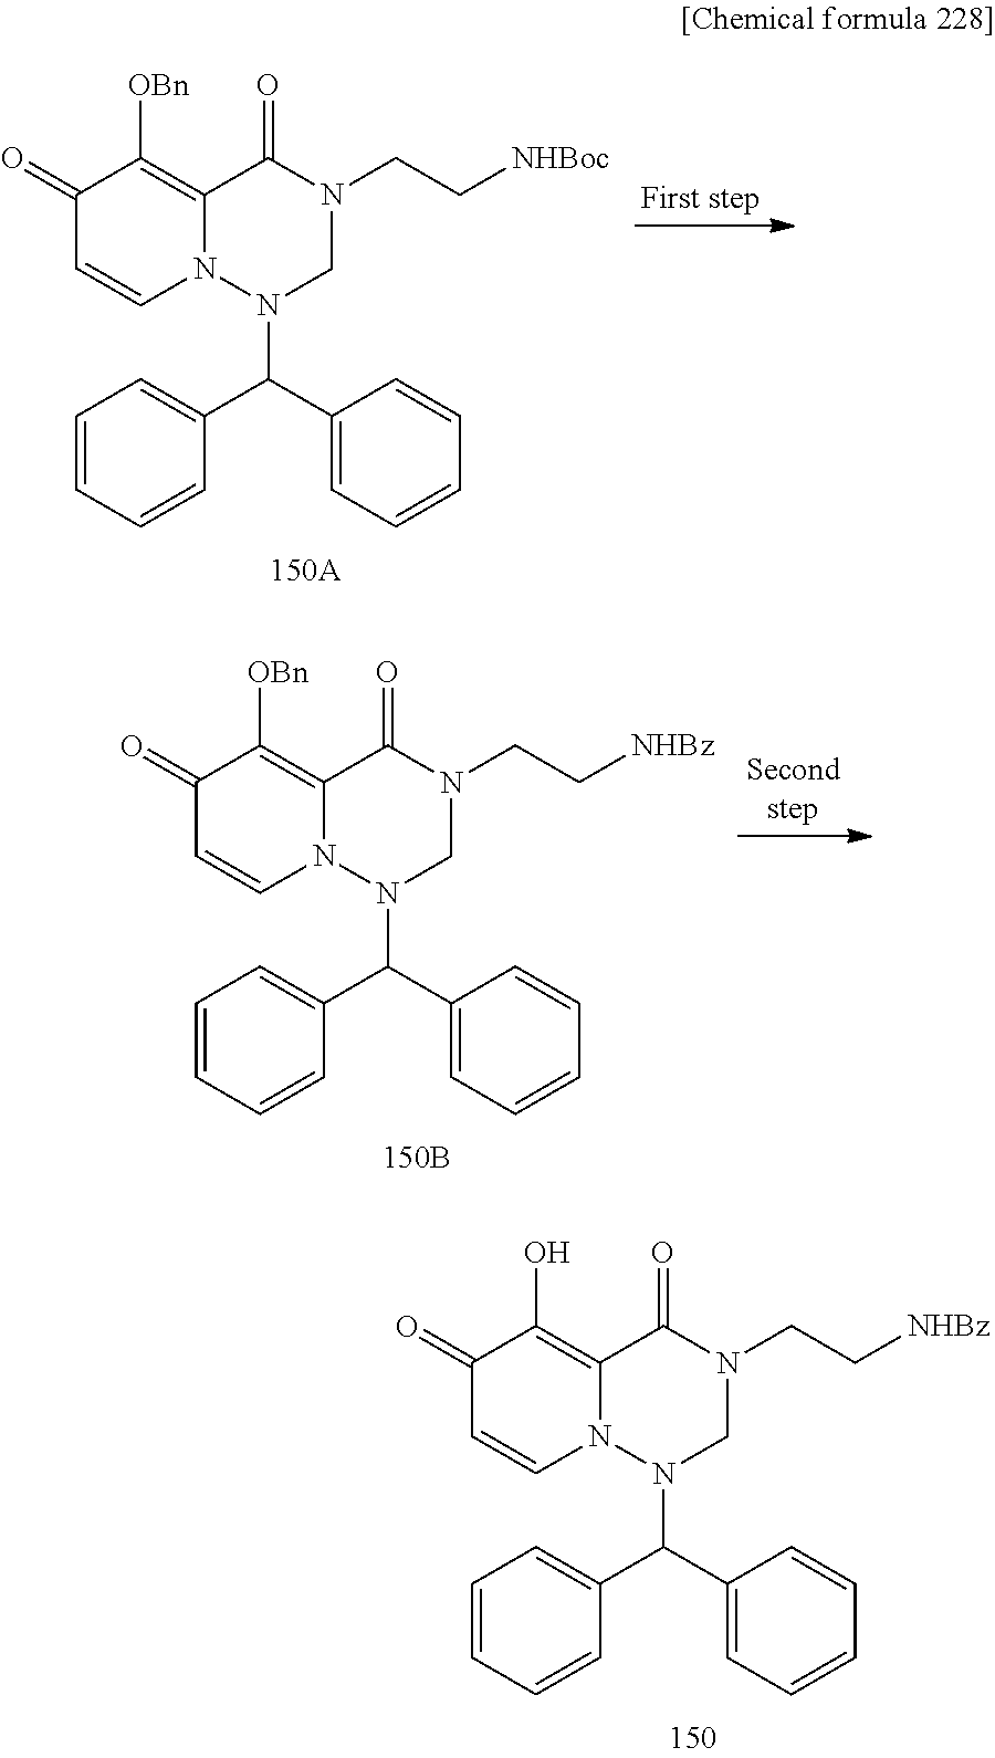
C1(=O)C=CN2C(=C1O)C(=O)N(CC[NHBz])CN2C(C1=CC=CC=C1)C1=CC=CC=C1.C1(=O)C=CN2C(=C1[OBn])C(=O)N(CC[NHBoc])CN2C(C1=CC=CC=C1)C1=CC=CC=C1.C1(=O)C=CN2C(=C1[OBn])C(=O)N(CC[NHBz])CN2C(C1=CC=CC=C1)C1=CC=CC=C1
